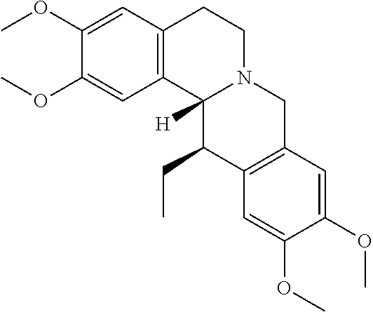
C12=C(C=C(OC)C(OC)=C1)CCN1C2([H])C(CC)C2=C(C1)C=C(OC)C(OC)=C2
